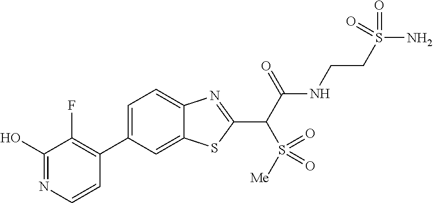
C1=C(C2=C(F)C(O)=NC=C2)C=C2C(=C1)N=C(C(C(NCCS(N)(=O)=O)=O)S([Me])(=O)=O)S2
